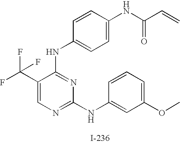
N(C1=NC(NC2=CC(OC)=CC=C2)=NC=C1C(F)(F)F)C1=CC=C(NC(C=C)=O)C=C1
